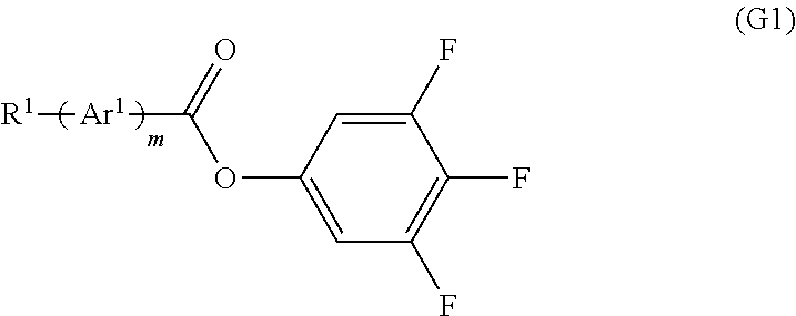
C1(F)=CC(OC([Ar1][R1])=O)=CC(F)=C1F
